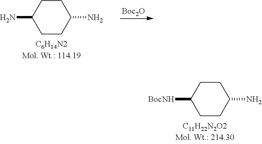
C1CC(N)CCC1[BocNH].C1CC(N)CCC1N.[Boc2O]
